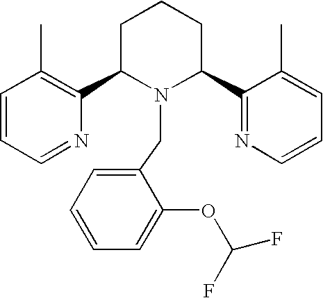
C1=CC=NC(C2N(CC3=CC=CC=C3OC(F)F)C(C3=NC=CC=C3C)CCC2)=C1C
